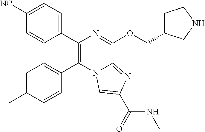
C1(C2=C(C3=CC=C([NC])C=C3)N=C(OCC3CCNC3)C3=NC(C(=O)NC)=CN23)=CC=C(C)C=C1
